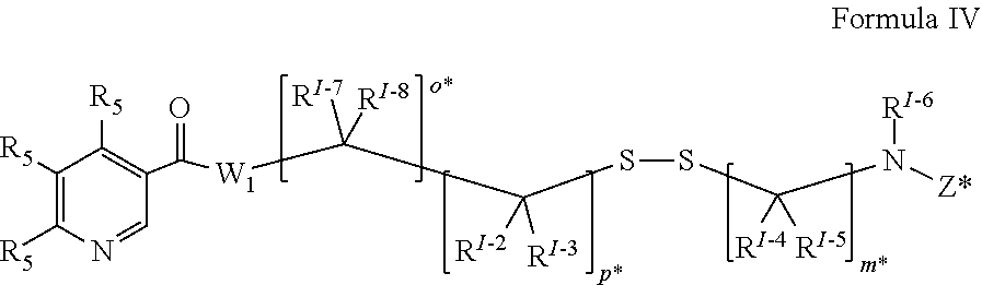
C1([R5])=C([R5])N=CC(C([W1]C(C(SSC(N([RI-6])[Z*])([RI-4])[RI-5])([RI-2])[RI-3])([RI-7])[RI-8])=O)=C1[R5]
